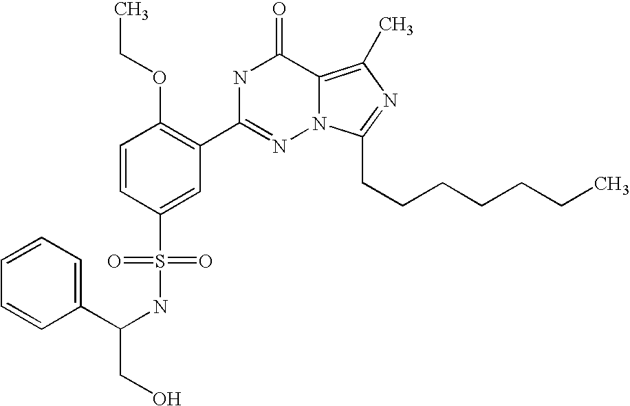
C1=CC(S(=O)(=O)NC(C2=CC=CC=C2)CO)=CC(C2=NN3C(=C(C)N=C3CCCCCCC)C(=O)N2)=C1OCC
